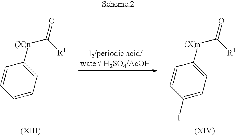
C1=CC=CC=C1[(X)n]C([R1])=O.C1=CC(I)=CC=C1[(X)n]C([R1])=O
